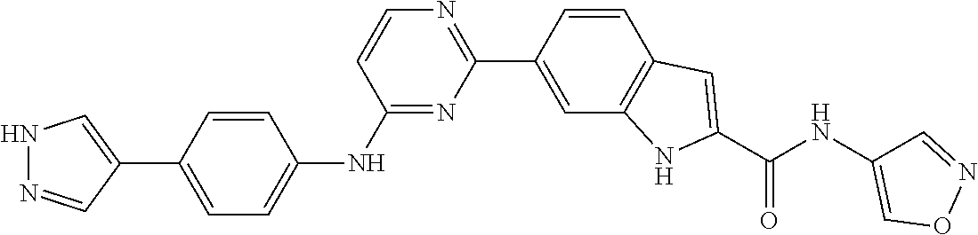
N1=C(NC2=CC=C(C3=CNN=C3)C=C2)C=CN=C1C1=CC2=C(C=C1)C=C(C(NC1=CON=C1)=O)N2
